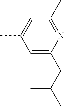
C1=C(CC(C)C)N=C(C)C=C1C
